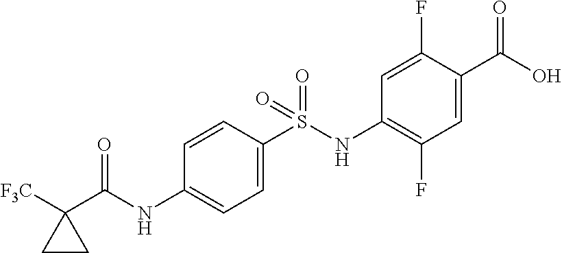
C1=C(S(NC2=C(F)C=C(C(O)=O)C(F)=C2)(=O)=O)C=CC(NC(C2([F3C])CC2)=O)=C1
